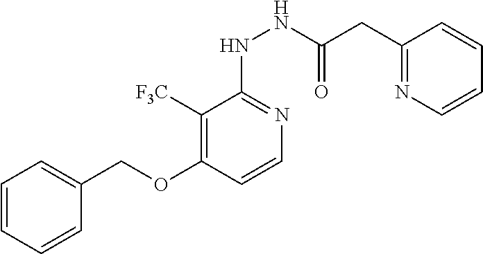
C1=CC=CC(COC2=C([F3C])C(NNC(CC3=NC=CC=C3)=O)=NC=C2)=C1
